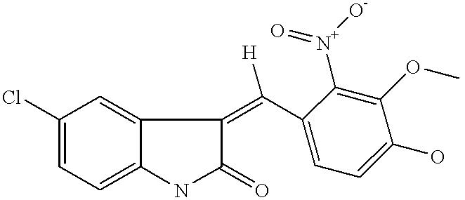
C1(Cl)=CC=C2C(=C1)C(=C(C1=CC=C(O)C(OC)=C1[N+]([O-])=O)[H])C(=O)N2
